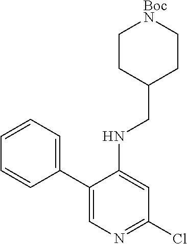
C1(C2=CC=CC=C2)=CN=C(Cl)C=C1NCC1CC[BocN]CC1
